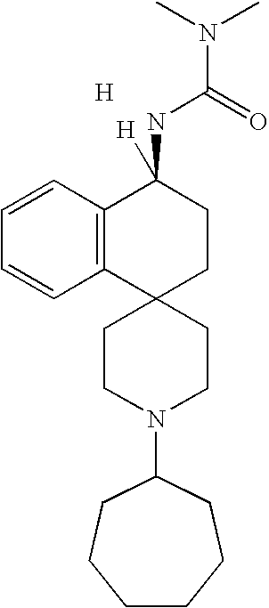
[H].C1=CC2=C(C=C1)C1(CCC2(NC(=O)N(C)C)[H])CCN(C2CCCCCC2)CC1
